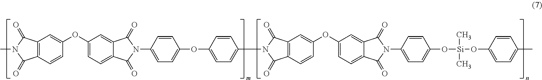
C12=C(C=CC(OC3=CC=C4C(=C3)C(=O)N(C3=CC=C(OC5=CC=C(N6C(=O)C7=C(C=CC(OC8=CC=C9C(=C8)C(=O)N(C8=CC=C(O[Si](OC%10=CC=C(C)C=C%10)(C)C)C=C8)C9=O)=C7)C6=O)C=C5)C=C3)C4=O)=C1)C(=O)N(C)C2=O
